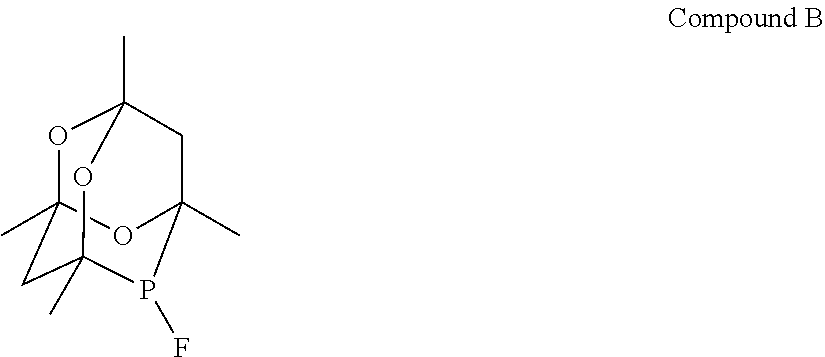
O1C2(C)CC3(C)OC1(C)CC(C)(O2)P3F
